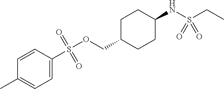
C1=C(S(OCC2CCC(NS(CC)(=O)=O)CC2)(=O)=O)C=CC(C)=C1
